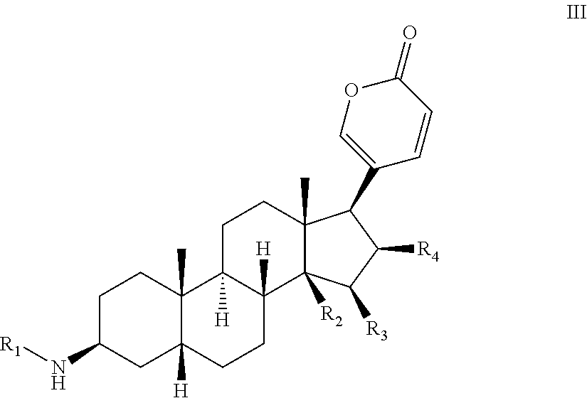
C1C(N[R1])CC2([H])C(C)(C1)C1([H])C([H])(CC2)C2([R2])C(C)(CC1)C(C1=COC(=O)C=C1)C([R4])C2[R3]
